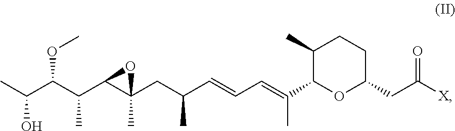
CC(C(C(C1C(CC(C=CC=C(C)C2C(C)CCC(CC([X])=O)O2)C)(C)O1)C)OC)O
